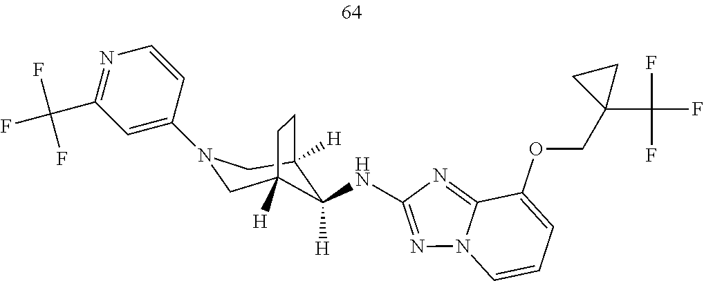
C12=NC(NC3([H])C4([H])CN(C5=CC(C(F)(F)F)=NC=C5)CC3([H])CC4)=NN1C=CC=C2OCC1(C(F)(F)F)CC1
